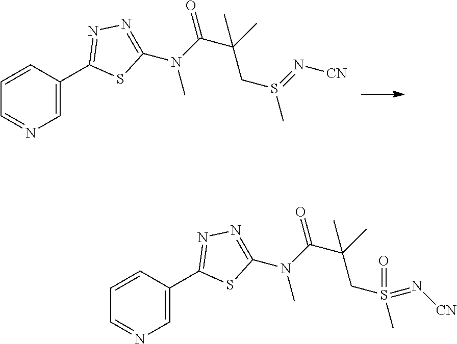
C1=C(C2=NN=C(N(C(C(CS(C)=N[CN])(C)C)=O)C)S2)C=CC=N1.C1=C(C2=NN=C(N(C(C(CS(C)(=O)=N[CN])(C)C)=O)C)S2)C=CC=N1
